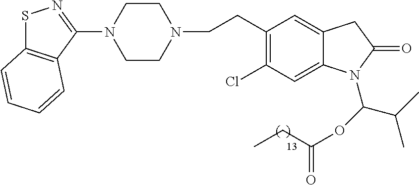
S1C2=C(C(N3CCN(CCC4=C(Cl)C=C5C(=C4)CC(=O)N5C(OC(=O)CC)C(C)C)CC3)=N1)C=CC=C2
